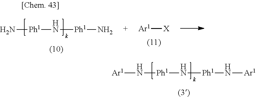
N([Ph1]N[Ph1]N[Ar1])[Ar1].N[Ph1]N[Ph1]N.[Ar1][X]
